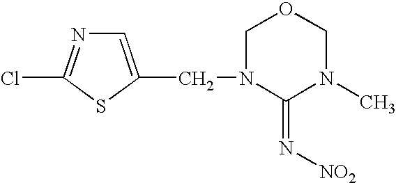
C1=C(CN2C(=N[NO2])N(C)COC2)SC(Cl)=N1
